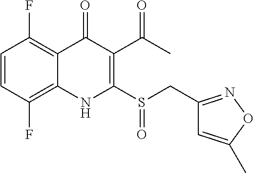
C1=CC(F)=C2C(=C1F)C(=O)C(C(C)=O)=C(S(CC1=NOC(C)=C1)=O)N2
